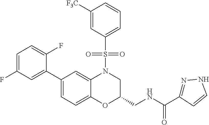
C1=C(F)C=C(C2=CC=C3C(=C2)N(S(C2=CC=CC([F3C])=C2)(=O)=O)CC(CNC(=O)C2=NNC=C2)O3)C(F)=C1
